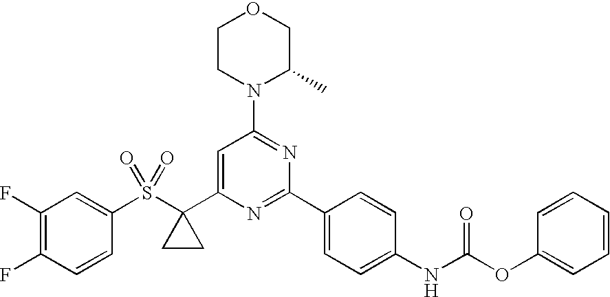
C1(S(C2(C3=CC(N4C(C)COCC4)=NC(C4=CC=C(NC(OC5=CC=CC=C5)=O)C=C4)=N3)CC2)(=O)=O)=CC(F)=C(F)C=C1
